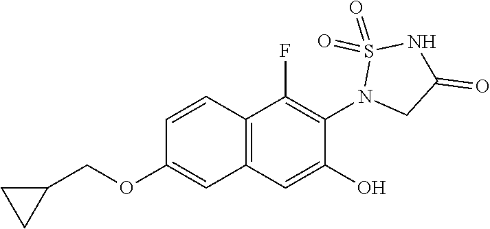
C1=CC2=C(C=C1OCC1CC1)C=C(O)C(N1CC(=O)NS1(=O)=O)=C2F
